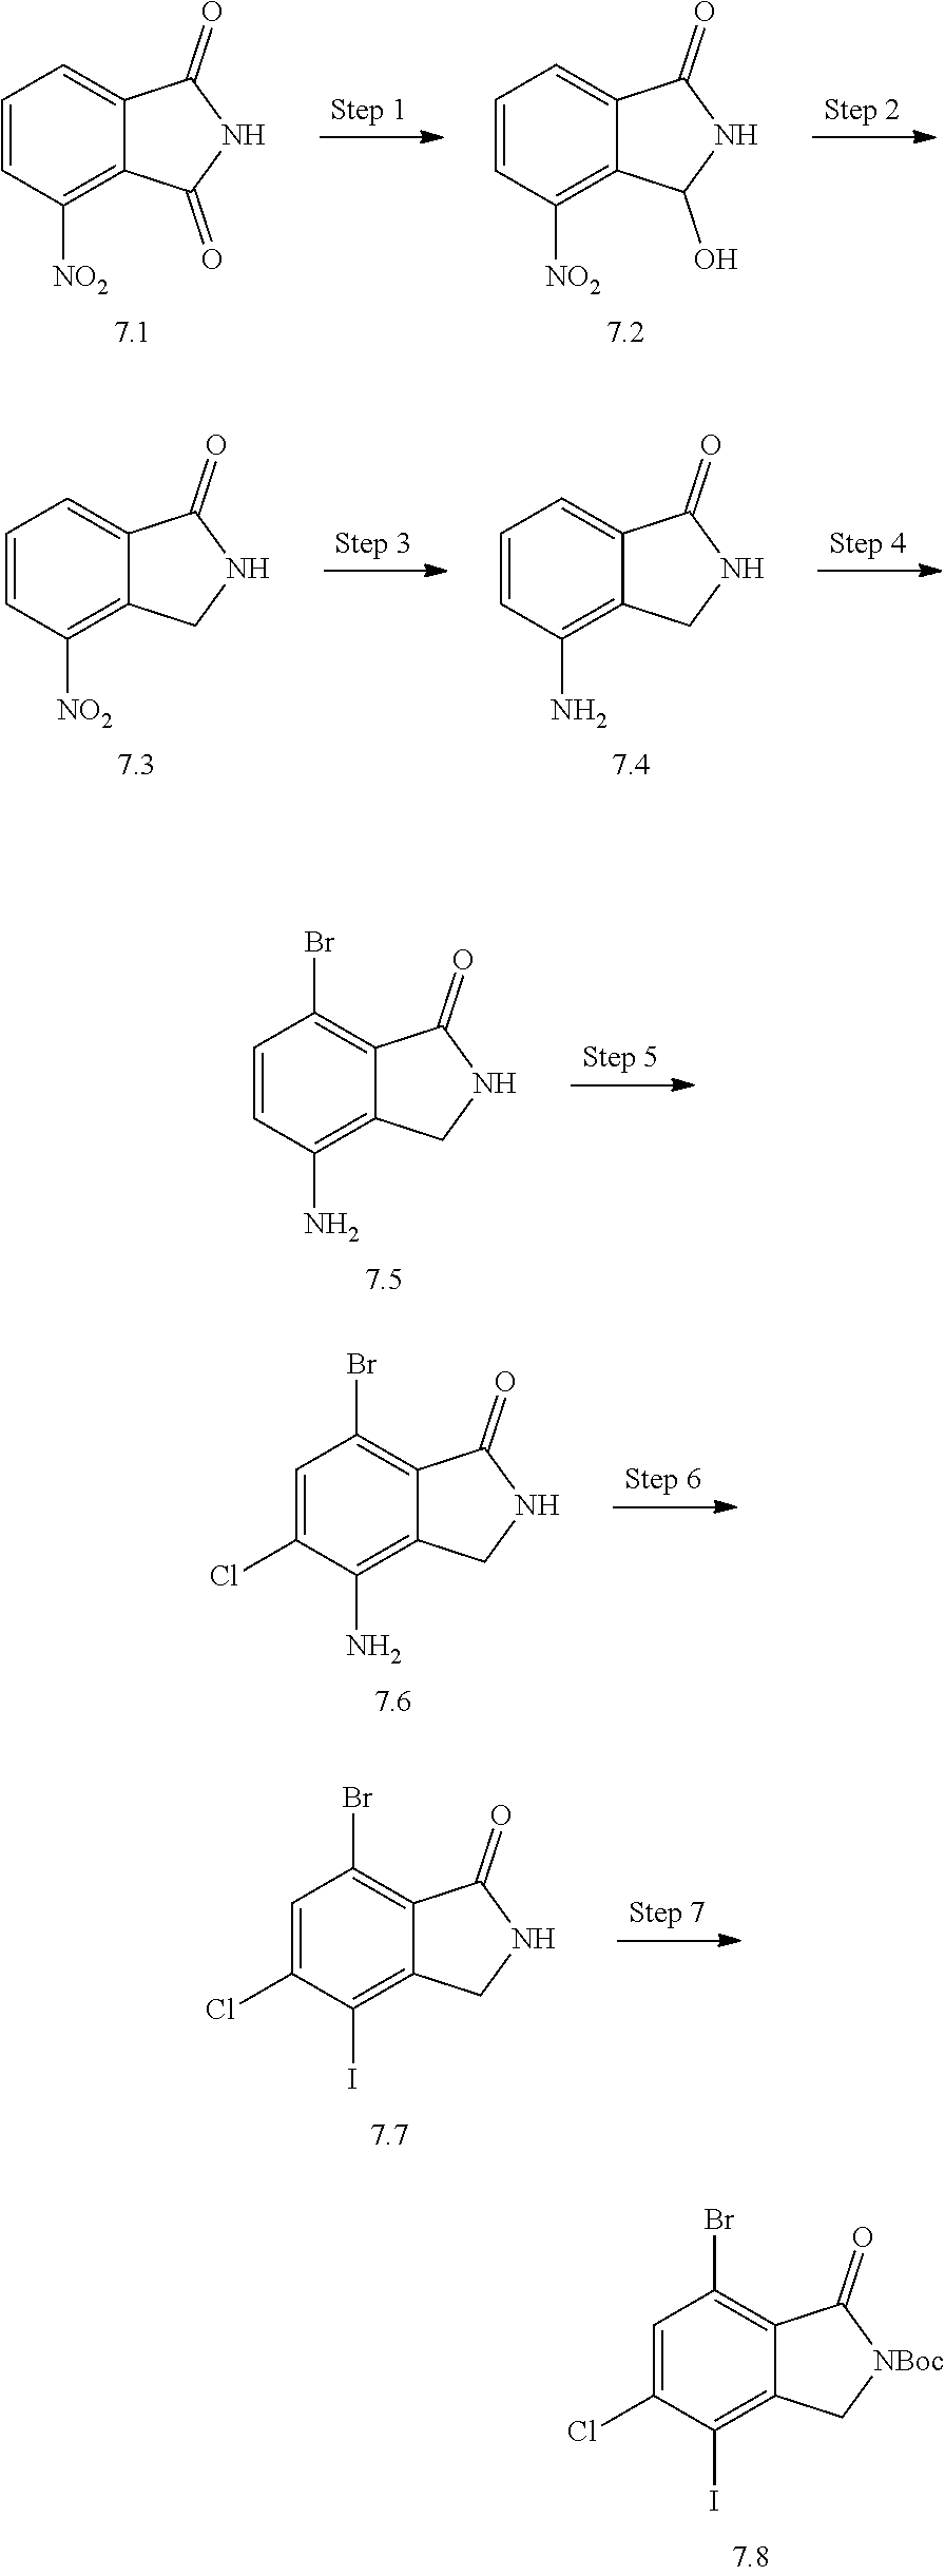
C1=CC([NO2])=C2C(=C1)C(=O)NC2=O.C1=CC([NO2])=C2C(=C1)C(=O)NC2O.C1=CC([NO2])=C2C(=C1)C(=O)NC2.C1=CC(N)=C2C(=C1)C(=O)NC2.C1=CC(N)=C2C(=C1Br)C(=O)NC2.C1=C(Cl)C(N)=C2C(=C1Br)C(=O)NC2.C1=C(Cl)C(I)=C2C(=C1Br)C(=O)NC2.C1=C(Cl)C(I)=C2C(=C1Br)C(=O)[NBoc]C2
